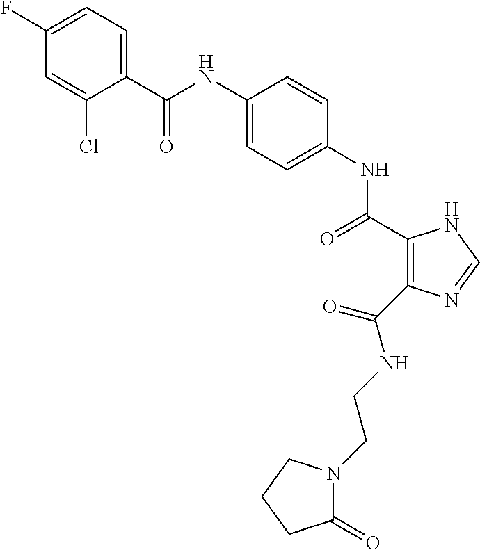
C(NC1=CC=C(NC(=O)C2=C(C(NCCN3C(=O)CCC3)=O)N=CN2)C=C1)(=O)C1=CC=C(F)C=C1Cl
